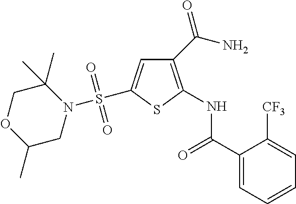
C1(C(N)=O)=C(NC(C2=CC=CC=C2[CF3])=O)SC(S(N2C(C)(C)COC(C)C2)(=O)=O)=C1
